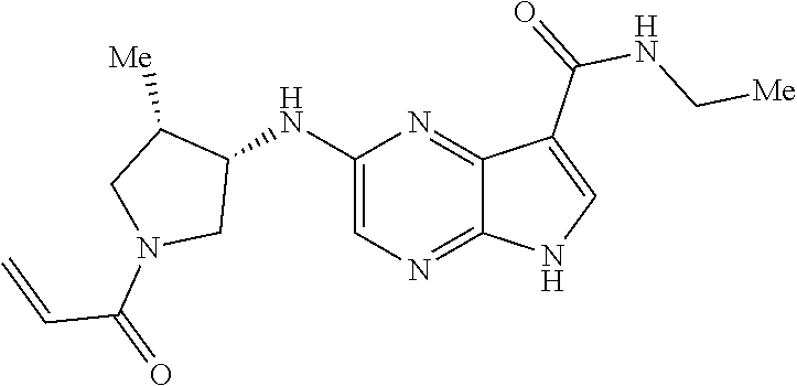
C1(NC2C([Me])CN(C(C=C)=O)C2)=CN=C2C(=N1)C(C(NC[Me])=O)=CN2
